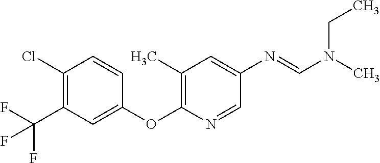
C1=CC(Cl)=C(C(F)(F)F)C=C1OC1=C(C)C=C(N=CN(C)CC)C=N1
